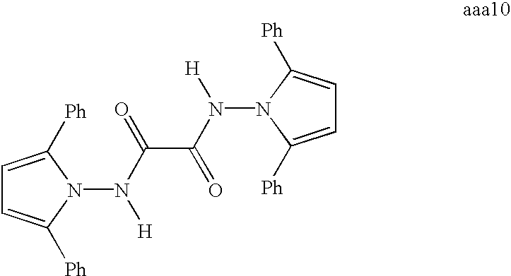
C1=C([Ph])N(N(C(=O)C(=O)N([H])N2C([Ph])=CC=C2[Ph])[H])C([Ph])=C1
